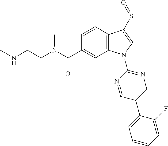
C(C1=CC2=C(C=C1)C(S(=O)C)=CN2C1=NC=C(C2=CC=CC=C2F)C=N1)(=O)N(CCNC)C
